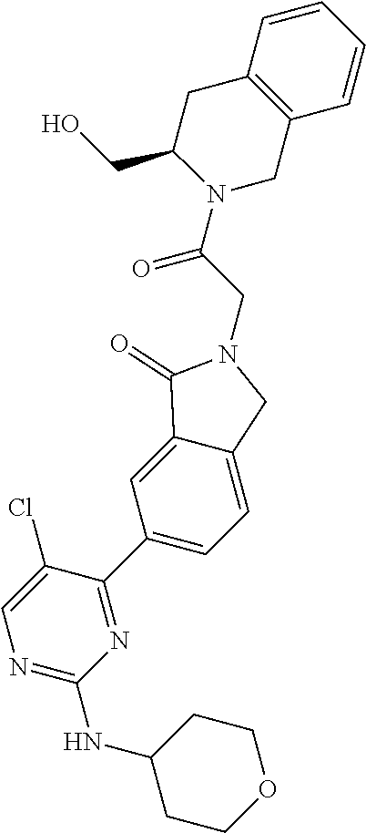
N1=C(NC2CCOCC2)N=C(C2=CC=C3C(=C2)C(=O)N(CC(=O)N2CC4=C(CC2CO)C=CC=C4)C3)C(Cl)=C1
